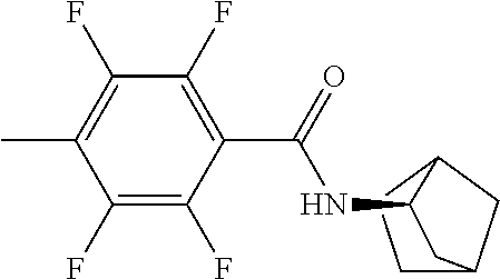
C1(F)=C(C)C(F)=C(F)C(C(=O)NC2C3CC(CC3)C2)=C1F
